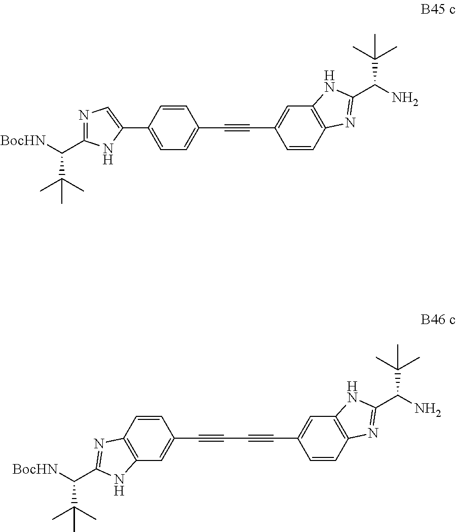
C1=CC2=C(C=C1C#CC1=CC=C(C3=CN=C(C([BocHN])C(C)(C)C)N3)C=C1)NC(C(N)C(C)(C)C)=N2.C(C#CC1=CC2=C(C=C1)N=C(C([BocHN])C(C)(C)C)N2)#CC1=CC2=C(C=C1)N=C(C(N)C(C)(C)C)N2
